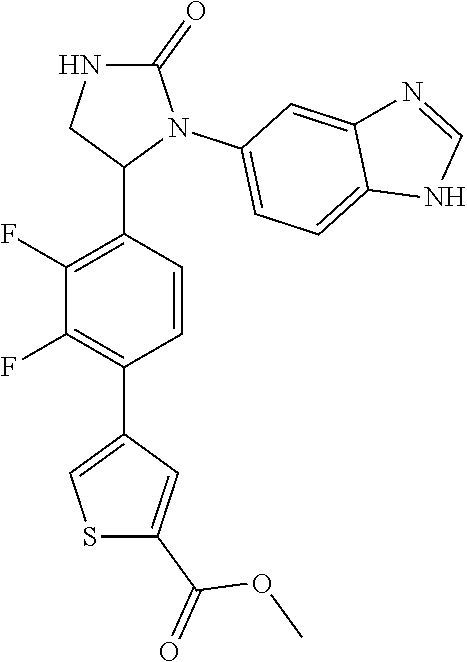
C1(F)=C(C2N(C3=CC=C4C(=C3)N=CN4)C(=O)NC2)C=CC(C2=CSC(C(OC)=O)=C2)=C1F
